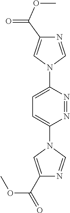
N1=CN(C2=CC=C(N3C=C(C(OC)=O)N=C3)N=N2)C=C1C(OC)=O
